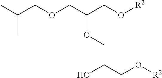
O(CC(CO[R2])OCC(CO[R2])O)CC(C)C
